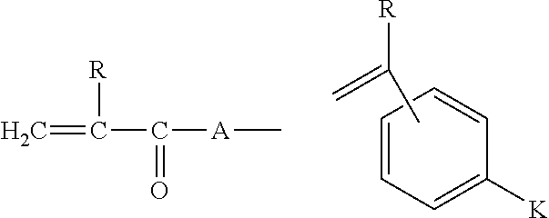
C=C([R])C([A]C)=O.C1=CC=CC([K])=C1.CC(=C)[R]
